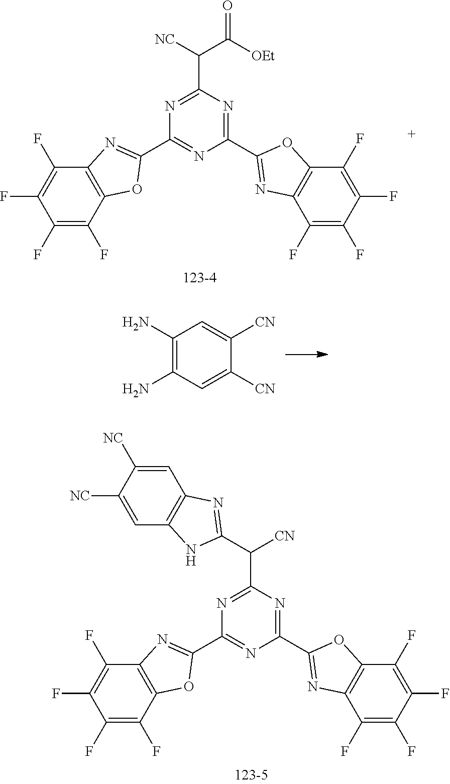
C1(C2=NC3=C(O2)C(F)=C(F)C(F)=C3F)=NC(C2=NC3=C(O2)C(F)=C(F)C(F)=C3F)=NC(C([CN])C2=NC3=C(N2)C=C([NC])C([NC])=C3)=N1.C1(C2=NC3=C(O2)C(F)=C(F)C(F)=C3F)=NC(C2=NC3=C(O2)C(F)=C(F)C(F)=C3F)=NC(C(C([OEt])=O)[NC])=N1.C1(N)=C(N)C=C([CN])C([CN])=C1
